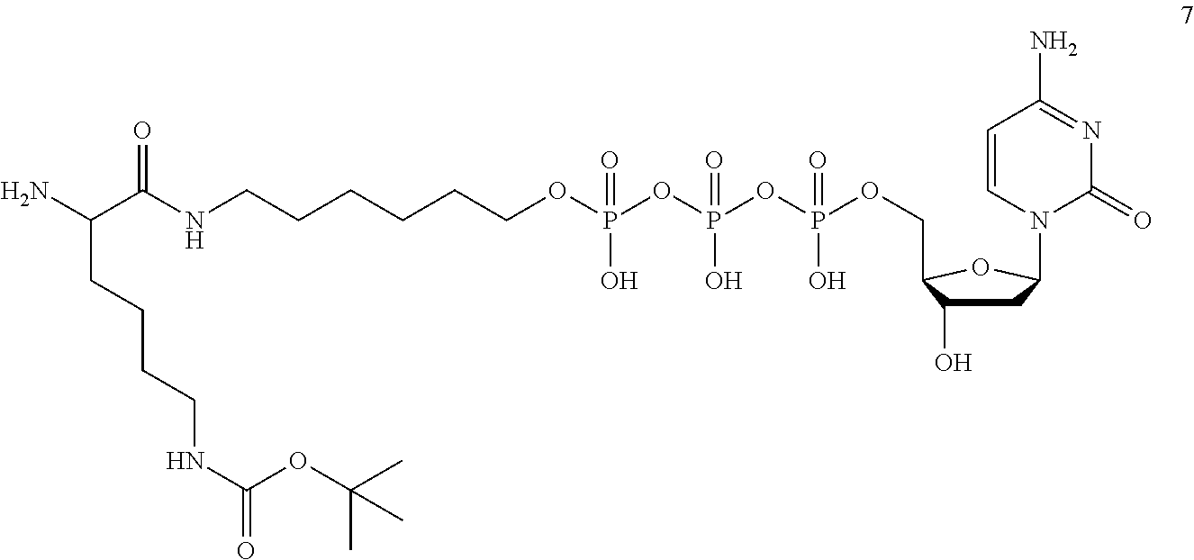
NC(C(NCCCCCCOP(OP(OP(OCC1C(O)CC(N2C(=O)N=C(N)C=C2)O1)(O)=O)(O)=O)(O)=O)=O)CCCCNC(=O)OC(C)(C)C
